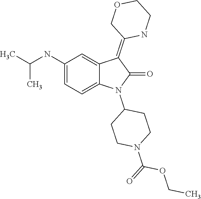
C(=O)(N1CCC(N2C3=CC=C(NC(C)C)C=C3C(=C3COCCN3)C2=O)CC1)OCC
